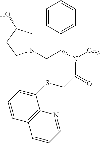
C1=CC(C(N(C)C(=O)CSC2=CC=CC3=C2N=CC=C3)CN2CC(O)CC2)=CC=C1
